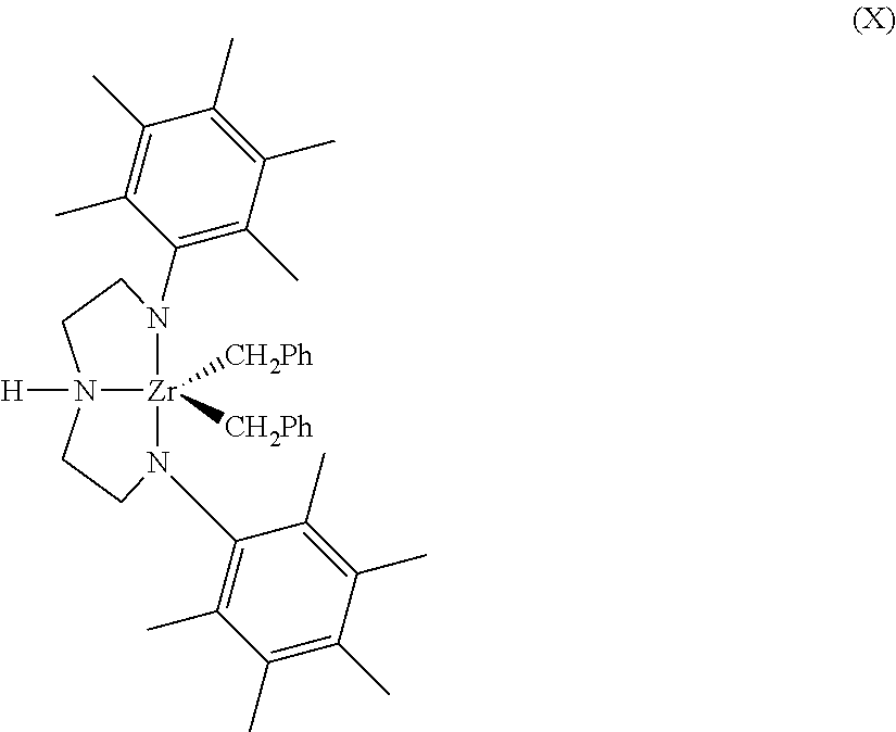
C1(N2[Zr]3([CH2Ph])([CH2Ph])N([H])(CCN3C3=C(C)C(C)=C(C)C(C)=C3C)CC2)=C(C)C(C)=C(C)C(C)=C1C
